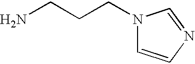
NCCCN1C=CN=C1
